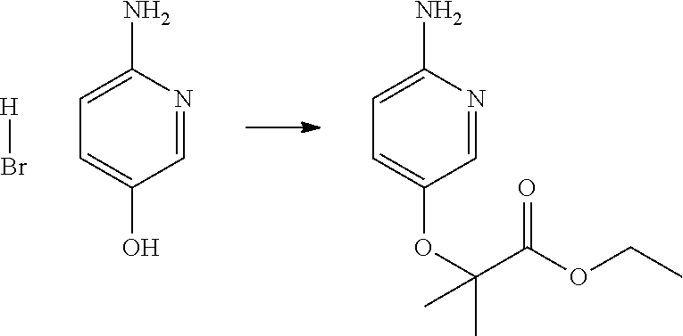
[H]Br.C1=NC(N)=CC=C1O.C1=NC(N)=CC=C1OC(C)(C(OCC)=O)C
